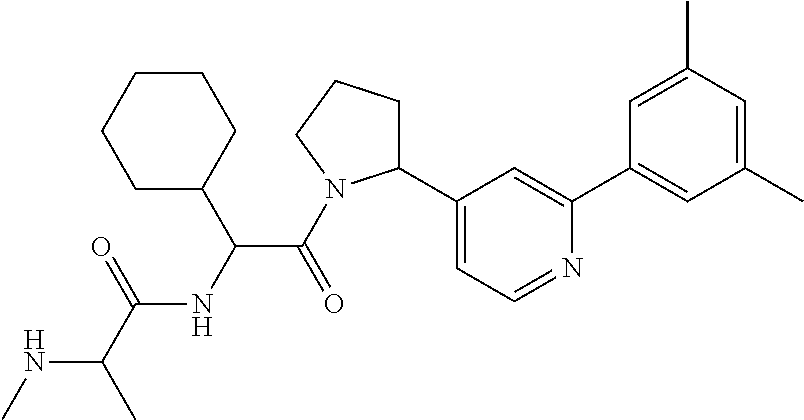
N(C(C)C(=O)NC(C(=O)N1C(C2=CC=NC(C3=CC(C)=CC(C)=C3)=C2)CCC1)C1CCCCC1)C
